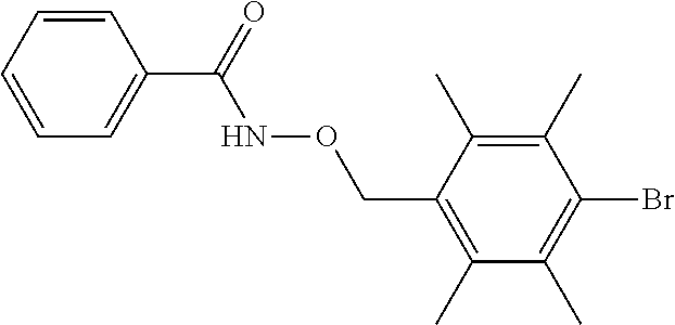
C1=CC=CC=C1C(=O)NOCC1=C(C)C(C)=C(Br)C(C)=C1C
